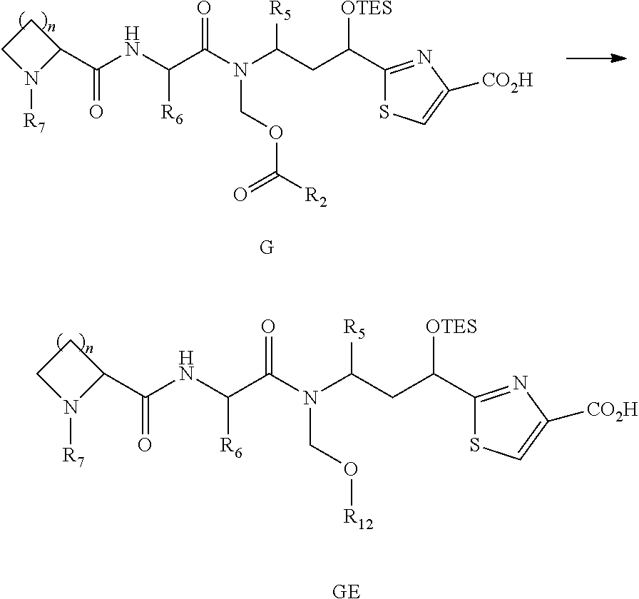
C1CN([R7])C1C(NC(C(N(C(CC(C1=NC([CO2H])=CS1)[OTES])[R5])CO[R12])=O)[R6])=O.[GE].C1CN([R7])C1C(NC(C(N(C(CC(C1=NC([CO2H])=CS1)[OTES])[R5])COC([R2])=O)=O)[R6])=O.[G]
